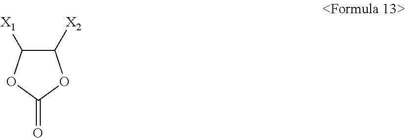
C1([X2])C([X1])OC(=O)O1
